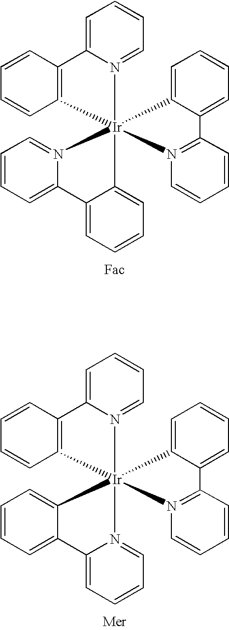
N12=CC=CC=C1C1=C(C=CC=C1)[Ir]213(C2=CC=CC=C2C2=CC=CC=N21)N1=C(C=CC=C1)C1=CC=CC=C13.N12=CC=CC=C1C1=C(C=CC=C1)[Ir]213(N2=CC=CC=C2C2=CC=CC=C21)N1=C(C=CC=C1)C1=CC=CC=C13
